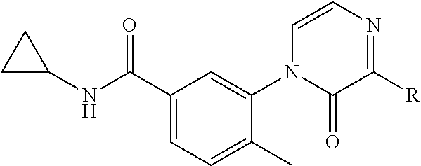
C1(NC(C2=CC=C(C)C(N3C(=O)C([R])=NC=C3)=C2)=O)CC1
